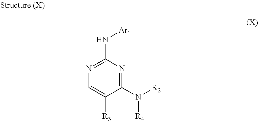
C1(N([R2])[R4])=NC(N[Ar1])=NC=C1[R3]
